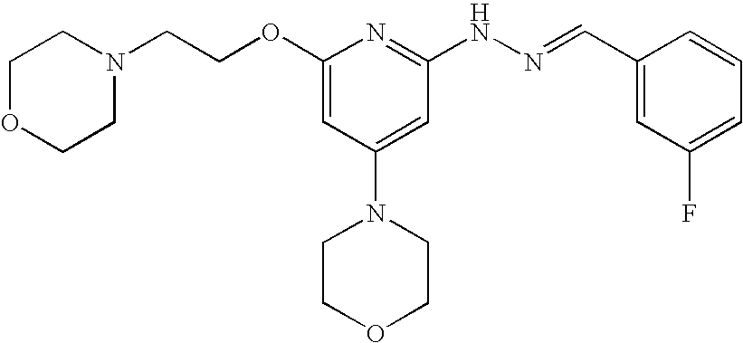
N1(CCOC2=CC(N3CCOCC3)=CC(NN=CC3=CC(F)=CC=C3)=N2)CCOCC1
